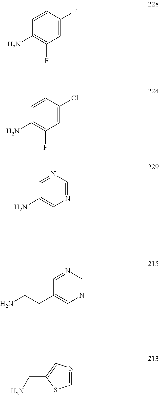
C1=C(F)C=CC(N)=C1F.C1=C(Cl)C=CC(N)=C1F.N1=CN=CC(N)=C1.N1=CN=CC(CCN)=C1.C1=NC=C(CN)S1
